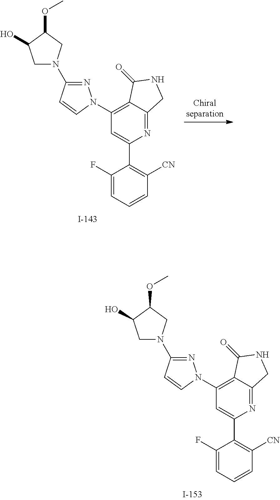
N1=C(N2CC(O)C(OC)C2)C=CN1C1=C2C(=NC(C3=C([CN])C=CC=C3F)=C1)CNC2=O.N1=C(N2CC(O)C(OC)C2)C=CN1C1=C2C(=NC(C3=C([CN])C=CC=C3F)=C1)CNC2=O
